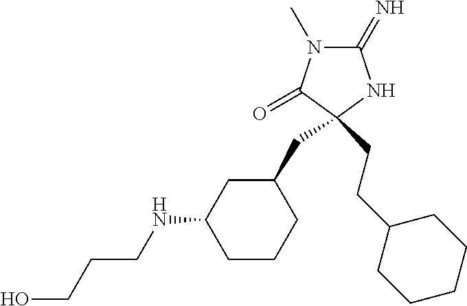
C1(=N)N(C)C(=O)C(CC2CC(NCCCO)CCC2)(CCC2CCCCC2)N1
